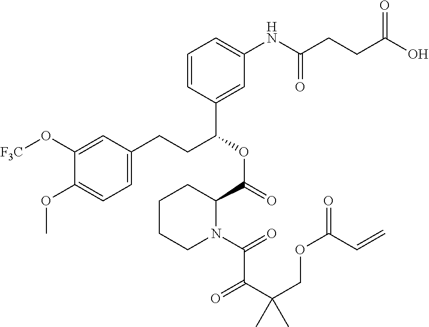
C1(O[F3C])=CC(CCC(OC(=O)C2CCCCN2C(=O)C(C(COC(=O)C=C)(C)C)=O)C2=CC(NC(CCC(O)=O)=O)=CC=C2)=CC=C1OC
